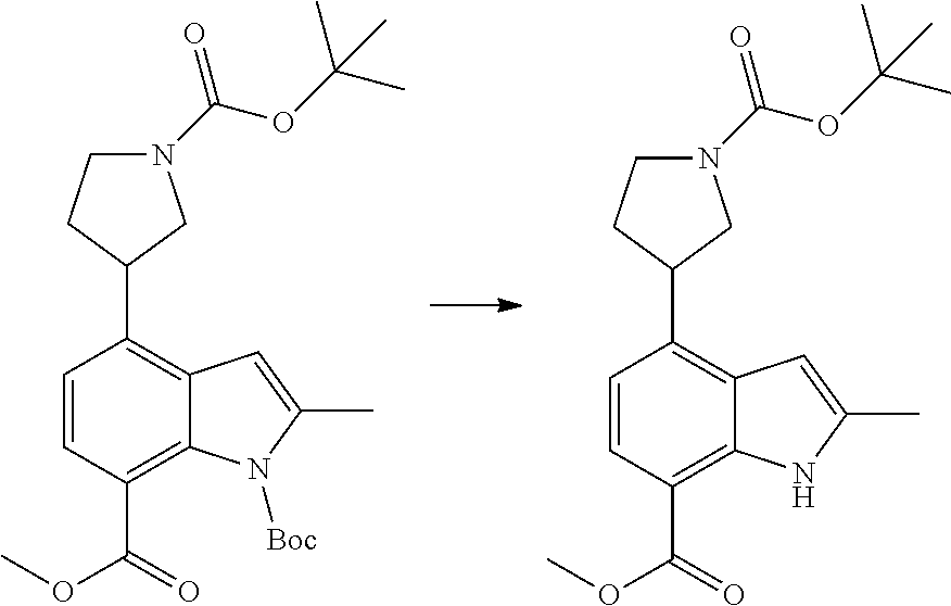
C1=CC(C(OC)=O)=C2C(=C1C1CN(C(OC(C)(C)C)=O)CC1)C=C(C)N2[Boc].C1=CC(C(OC)=O)=C2C(=C1C1CN(C(OC(C)(C)C)=O)CC1)C=C(C)N2
